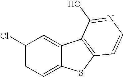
C1(Cl)=CC=C2C(=C1)C1=C(S2)C=CN=C1O
